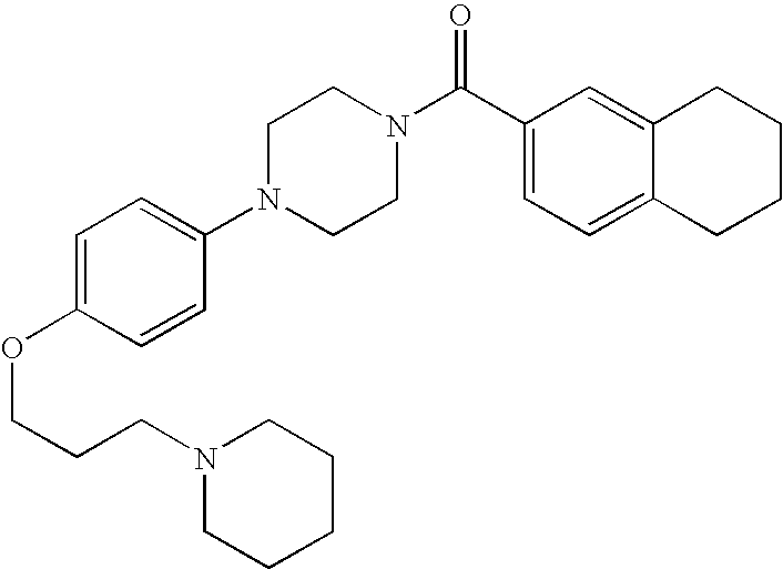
C(COC1=CC=C(N2CCN(C(C3=CC=C4C(=C3)CCCC4)=O)CC2)C=C1)CN1CCCCC1
